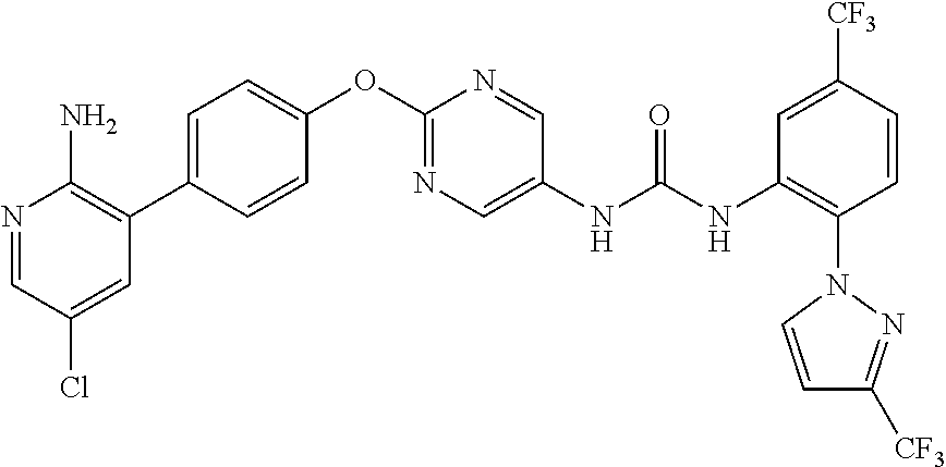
C1=C(C2=C(N)N=CC(Cl)=C2)C=CC(OC2=NC=C(NC(NC3=C(N4C=CC([CF3])=N4)C=CC([CF3])=C3)=O)C=N2)=C1
